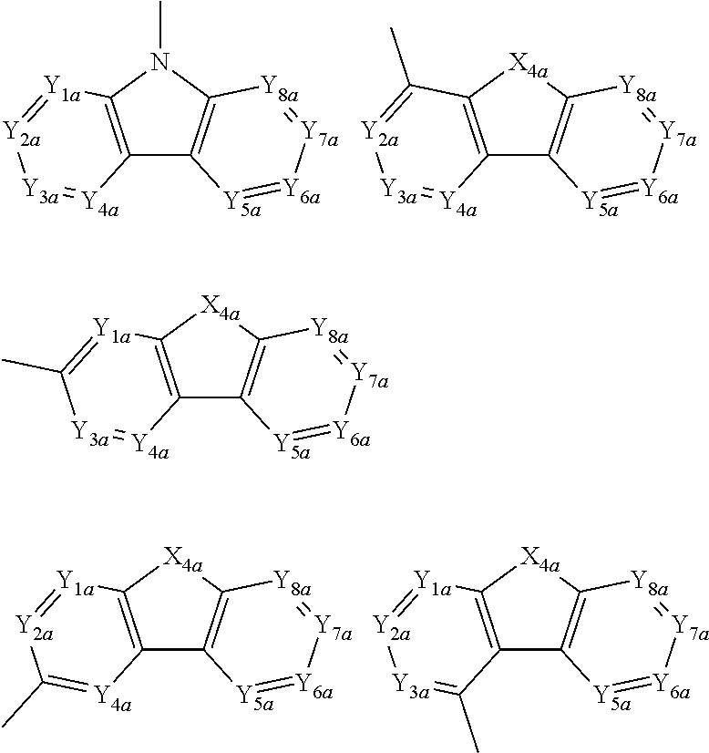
C12=C(N(C)C3=C1[Y5a]=[Y6a][Y7a]=[Y8a]3)[Y1a]=[Y2a][Y3a]=[Y4a]2.C12=C([X4a]C3=C1[Y5a]=[Y6a][Y7a]=[Y8a]3)C(C)=[Y2a][Y3a]=[Y4a]2.C12=C([X4a]C3=C1[Y5a]=[Y6a][Y7a]=[Y8a]3)[Y1a]=[Y2a]C(C)=[Y4a]2.C12=C([X4a]C3=C1[Y5a]=[Y6a][Y7a]=[Y8a]3)[Y1a]=[Y2a][Y3a]=C2C.C12=C([X4a]C3=C1[Y5a]=[Y6a][Y7a]=[Y8a]3)[Y1a]=C(C)[Y3a]=[Y4a]2
